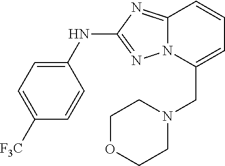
C1(NC2=NN3C(=N2)C=CC=C3CN2CCOCC2)=CC=C([F3C])C=C1
